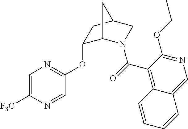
C1(C(=O)N2C3C(OC4=NC=C([F3C])N=C4)CC(C2)C3)=C2C(=CN=C1OCC)C=CC=C2
